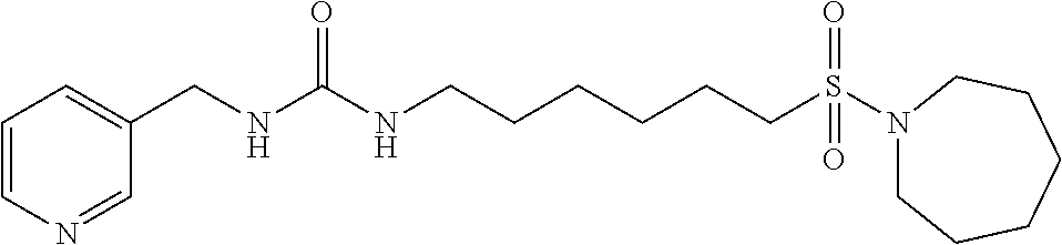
N1=CC(CNC(NCCCCCCS(=O)(=O)N2CCCCCC2)=O)=CC=C1
